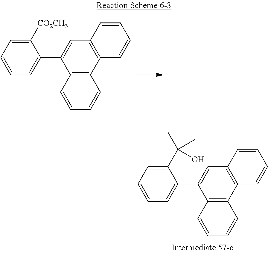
C12=C(C3=C(C=C1C1=CC=CC=C1[CO2CH3])C=CC=C3)C=CC=C2.C12=C(C3=C(C=C1C1=CC=CC=C1C(C)(C)O)C=CC=C3)C=CC=C2
